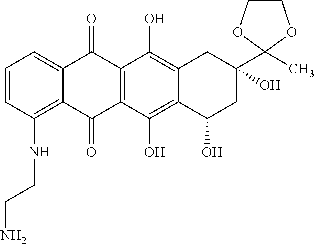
C1=CC(NCCN)=C2C(=C1)C(=O)C1=C(C2=O)C(O)=C2C(=C1O)CC(O)(C1(C)OCCO1)CC2O
